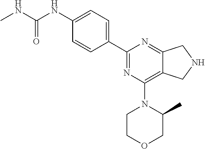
C1(NC(NC)=O)=CC=C(C2=NC(N3CCOCC3C)=C3C(=N2)CNC3)C=C1
